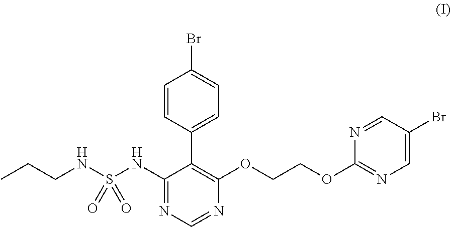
C1=CC(C2=C(OCCOC3=NC=C(Br)C=N3)N=CN=C2NS(NCCC)(=O)=O)=CC=C1Br
